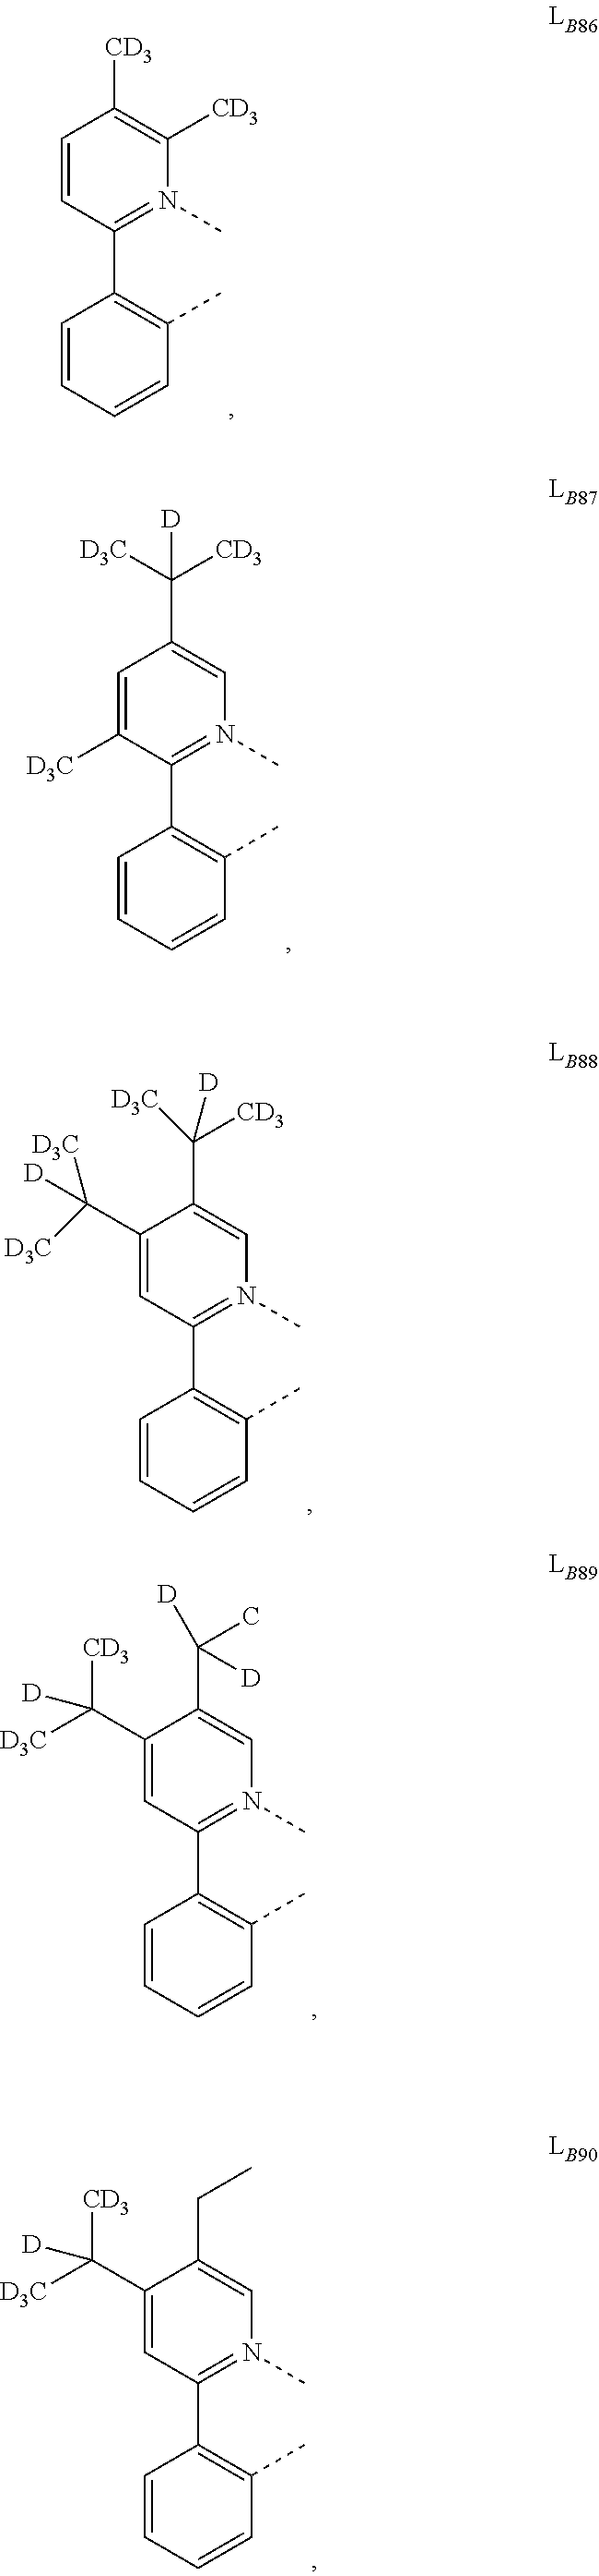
C1=CC(C2=C(C)C=CC=C2)=N(C)C([CD3])=C1[CD3].C1=C([D3C])C(C2=C(C)C=CC=C2)=N(C)C=C1C([D3C])([CD3])[D].C1(C([D3C])([D3C])[D])=CC(C2=C(C)C=CC=C2)=N(C)C=C1C([D3C])([CD3])[D].C1(C([CD3])([D3C])[D])=CC(C2=C(C)C=CC=C2)=N(C)C=C1C([D])([D])C.C1(C([CD3])([D3C])[D])=CC(C2=C(C)C=CC=C2)=N(C)C=C1CC
